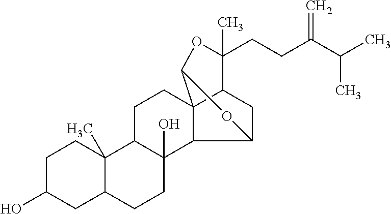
C1C(O)CC2C(C)(C1)C1C(O)(CC2)C2C3(CC1)C1CC2OC3OC1(CCC(C(C)C)=C)C
